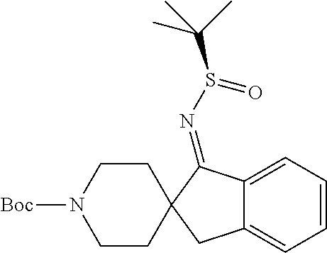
[Boc]N1CCC2(CC1)CC1=CC=CC=C1C2=NS(=O)C(C)(C)C
